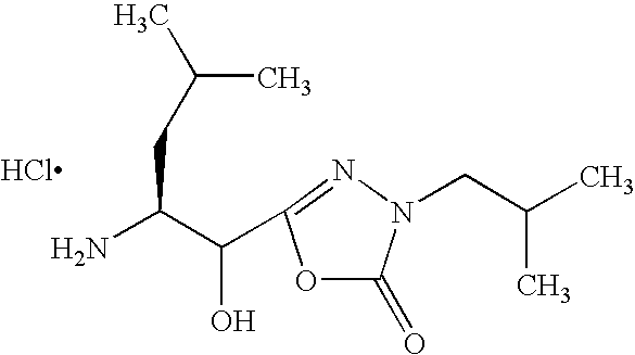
NC(C(O)C1=NN(CC(C)C)C(=O)O1)CC(C)C.Cl
